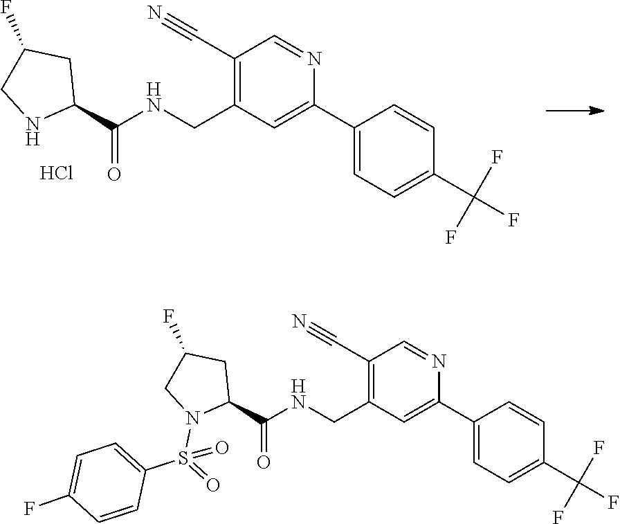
C1(C#N)=C(CNC(C2CC(F)CN2)=O)C=C(C2=CC=C(C(F)(F)F)C=C2)N=C1.Cl.C1(C#N)=C(CNC(C2CC(F)CN2S(=O)(C2=CC=C(F)C=C2)=O)=O)C=C(C2=CC=C(C(F)(F)F)C=C2)N=C1
